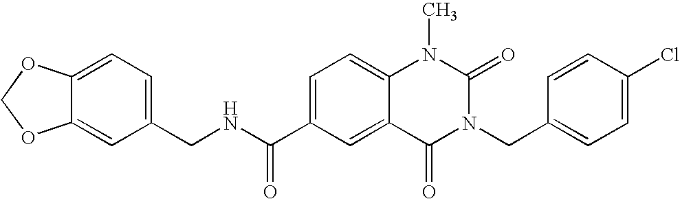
C12=CC(CNC(C3=CC=C4C(=C3)C(=O)N(CC3=CC=C(Cl)C=C3)C(=O)N4C)=O)=CC=C1OCO2
